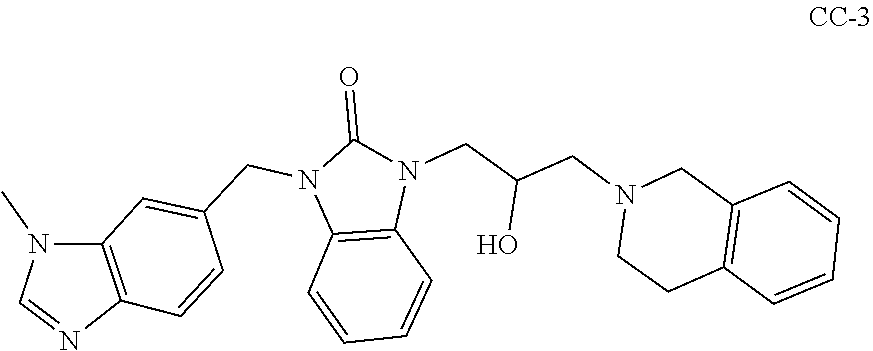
C1=CC=CC2=C1CN(CC(CN1C(=O)N(CC3=CC4=C(C=C3)N=CN4C)C3=C1C=CC=C3)O)CC2
